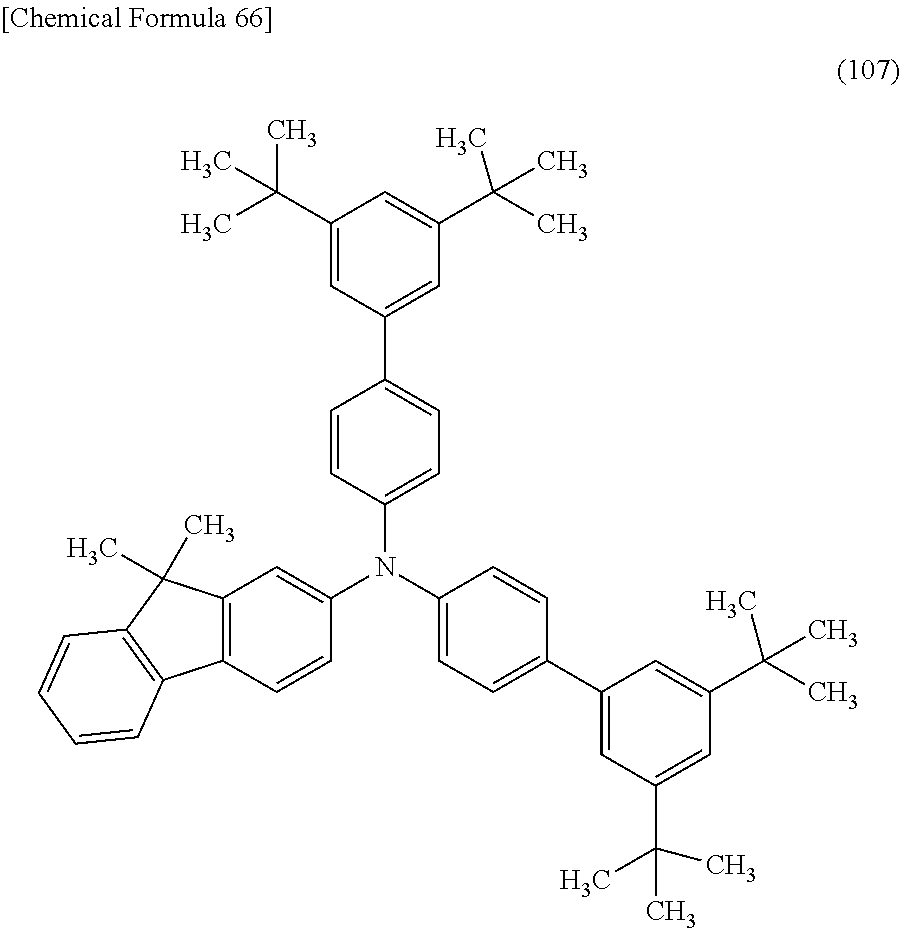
C12=C(C=CC(N(C3=CC=C(C4=CC(C(C)(C)C)=CC(C(C)(C)C)=C4)C=C3)C3=CC=C(C4=CC(C(C)(C)C)=CC(C(C)(C)C)=C4)C=C3)=C1)C1=C(C2(C)C)C=CC=C1
